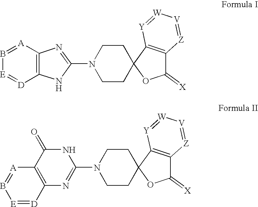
[A]1=B[E]=[D]C2=C1N=C(N1CCC3(CC1)C1=C(C(=[X])O3)[Z]=[V][W]=[Y]1)N2.N1(C2=NC3=C(C(=O)N2)[A]=B[E]=[D]3)CCC2(CC1)C1=C(C(=[X])O2)[Z]=[V][W]=[Y]1
